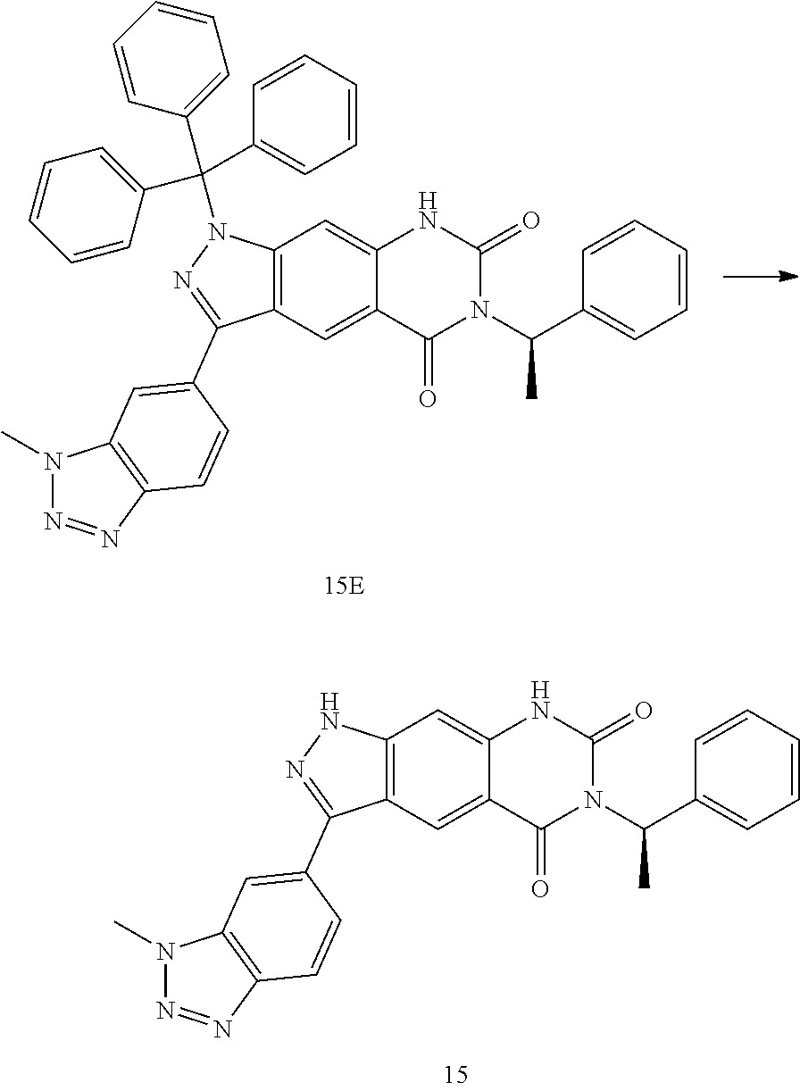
C12=C(C=C3C(=C1)NC(=O)N(C(C1=CC=CC=C1)C)C3=O)C(C1=CC3=C(C=C1)N=NN3C)=NN2C(C1=CC=CC=C1)(C1=CC=CC=C1)C1=CC=CC=C1.C12=C(C=C3C(=C1)NC(=O)N(C(C1=CC=CC=C1)C)C3=O)C(C1=CC3=C(C=C1)N=NN3C)=NN2
